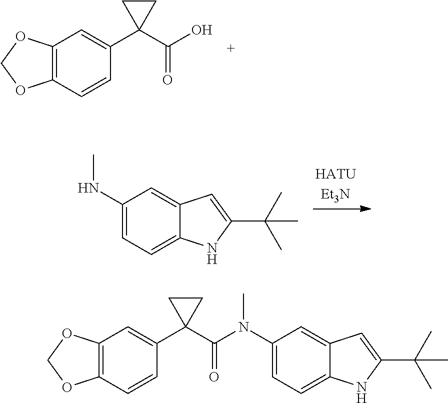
C12=C(C=CC(C3(C(=O)O)CC3)=C1)OCO2.[HATUEt3N].C1(NC)=CC=C2C(=C1)C=C(C(C)(C)C)N2.C12=C(C=CC(C3(C(=O)N(C4=CC=C5C(=C4)C=C(C(C)(C)C)N5)C)CC3)=C1)OCO2
